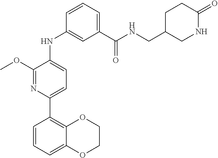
COC1=NC(C2=C3C(=CC=C2)OCCO3)=CC=C1NC1=CC(C(NCC2CNC(=O)CC2)=O)=CC=C1
